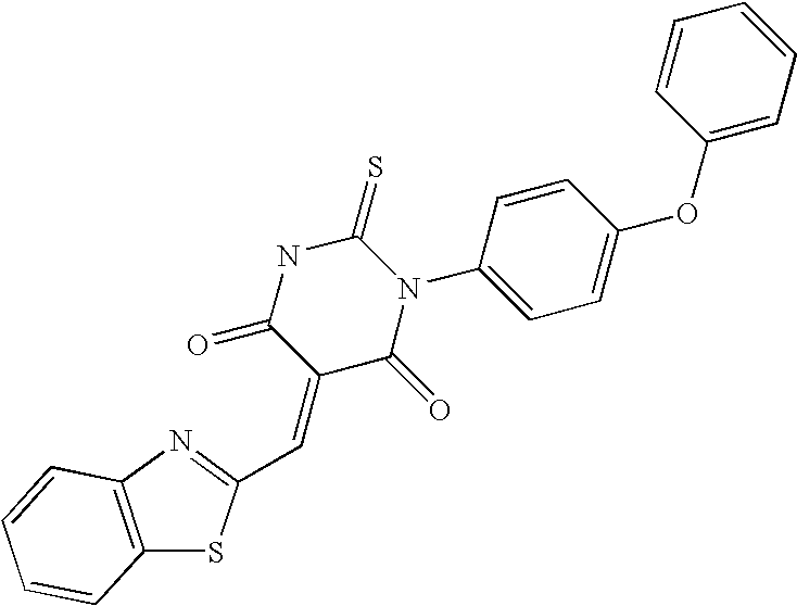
C12=C(N=C(C=C3C(=O)N(C4=CC=C(OC5=CC=CC=C5)C=C4)C(=S)NC3=O)S1)C=CC=C2
